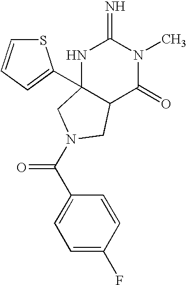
C1(C(=O)N2CC3(C4=CC=CS4)NC(=N)N(C)C(=O)C3C2)=CC=C(F)C=C1
